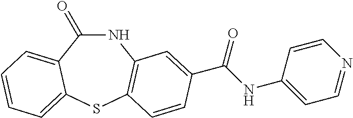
N1C(=O)C2=CC=CC=C2SC2=C1C=C(C(NC1=CC=NC=C1)=O)C=C2
